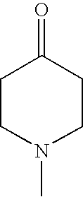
N1(C)CCC(=O)CC1
